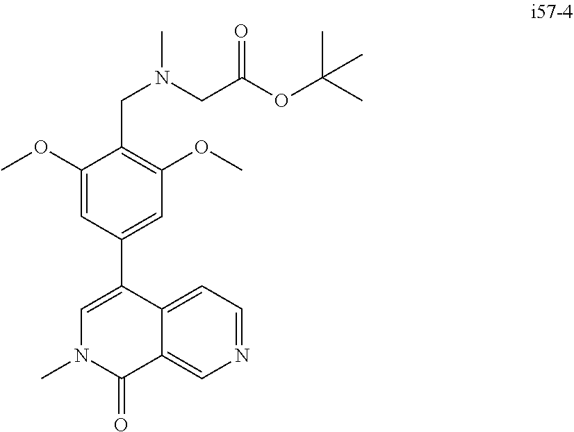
C1(OC)=CC(C2=CN(C)C(=O)C3=CN=CC=C23)=CC(OC)=C1CN(CC(OC(C)(C)C)=O)C
